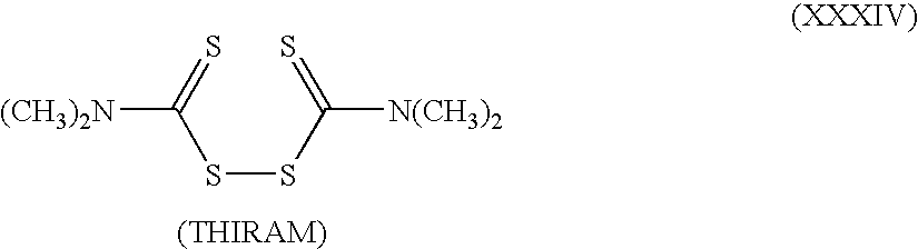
[(CH3)2N]C(SSC(=S)[N(CH3)2])=S
